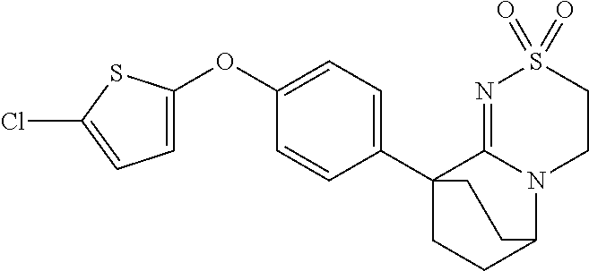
C1=C(OC2=CC=C(C34CCC(N5C3=NS(=O)(=O)CC5)CC4)C=C2)SC(Cl)=C1
